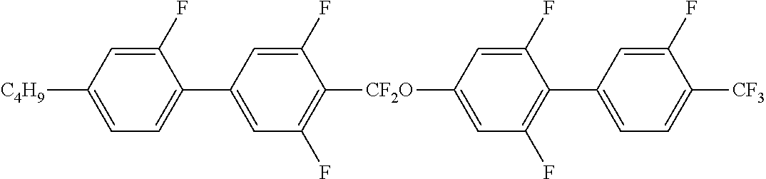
C1(F)=CC(C2=CC=C([C4H9])C=C2F)=CC(F)=C1[CF2O]C1=CC(F)=C(C2=CC=C([CF3])C(F)=C2)C(F)=C1
